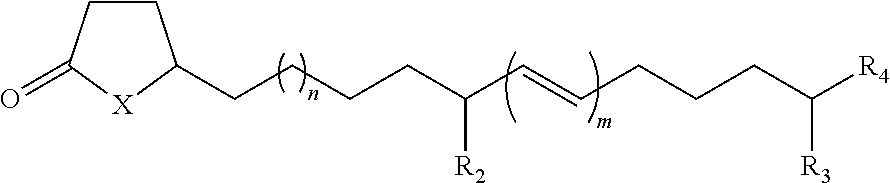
C1CC(=O)[X]C1CCCCC(C=CCCCC([R4])[R3])[R2]
